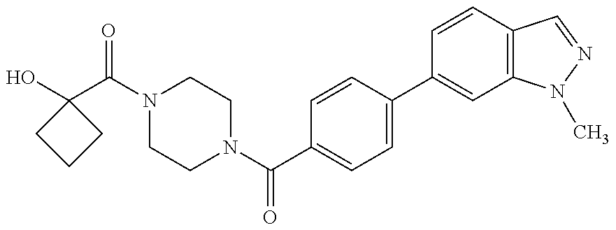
OC1(C(=O)N2CCN(C(=O)C3=CC=C(C4=CC5=C(C=C4)C=NN5C)C=C3)CC2)CCC1
